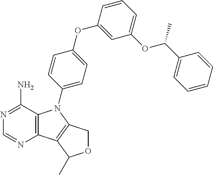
C12=C(C(N)=NC=N1)N(C1=CC=C(OC3=CC(OC(C4=CC=CC=C4)C)=CC=C3)C=C1)C1=C2C(C)OC1
